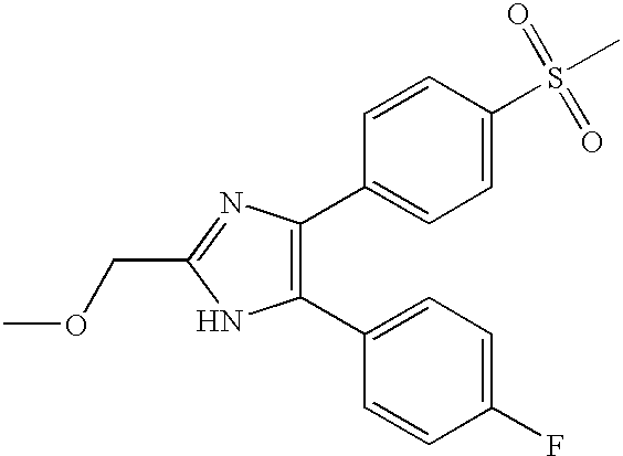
C1=C(C2=C(C3=CC=C(S(=O)(=O)C)C=C3)N=C(COC)N2)C=CC(F)=C1
